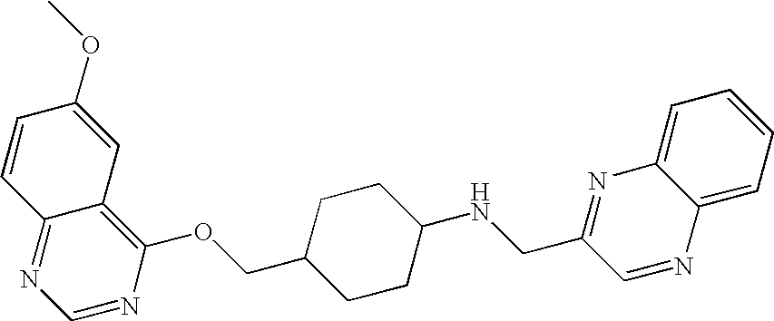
C1(OC)=CC2=C(OCC3CCC(NCC4=NC5=CC=CC=C5N=C4)CC3)N=CN=C2C=C1
